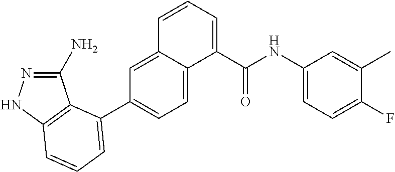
C1(N)=NNC2=C1C(C1=CC=C3C(=C1)C=CC=C3C(NC1=CC=C(F)C(C)=C1)=O)=CC=C2
